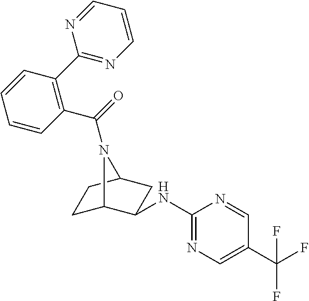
C1C2C(NC3=NC=C(C(F)(F)F)C=N3)CC(C1)N2C(C1=C(C2=NC=CC=N2)C=CC=C1)=O
